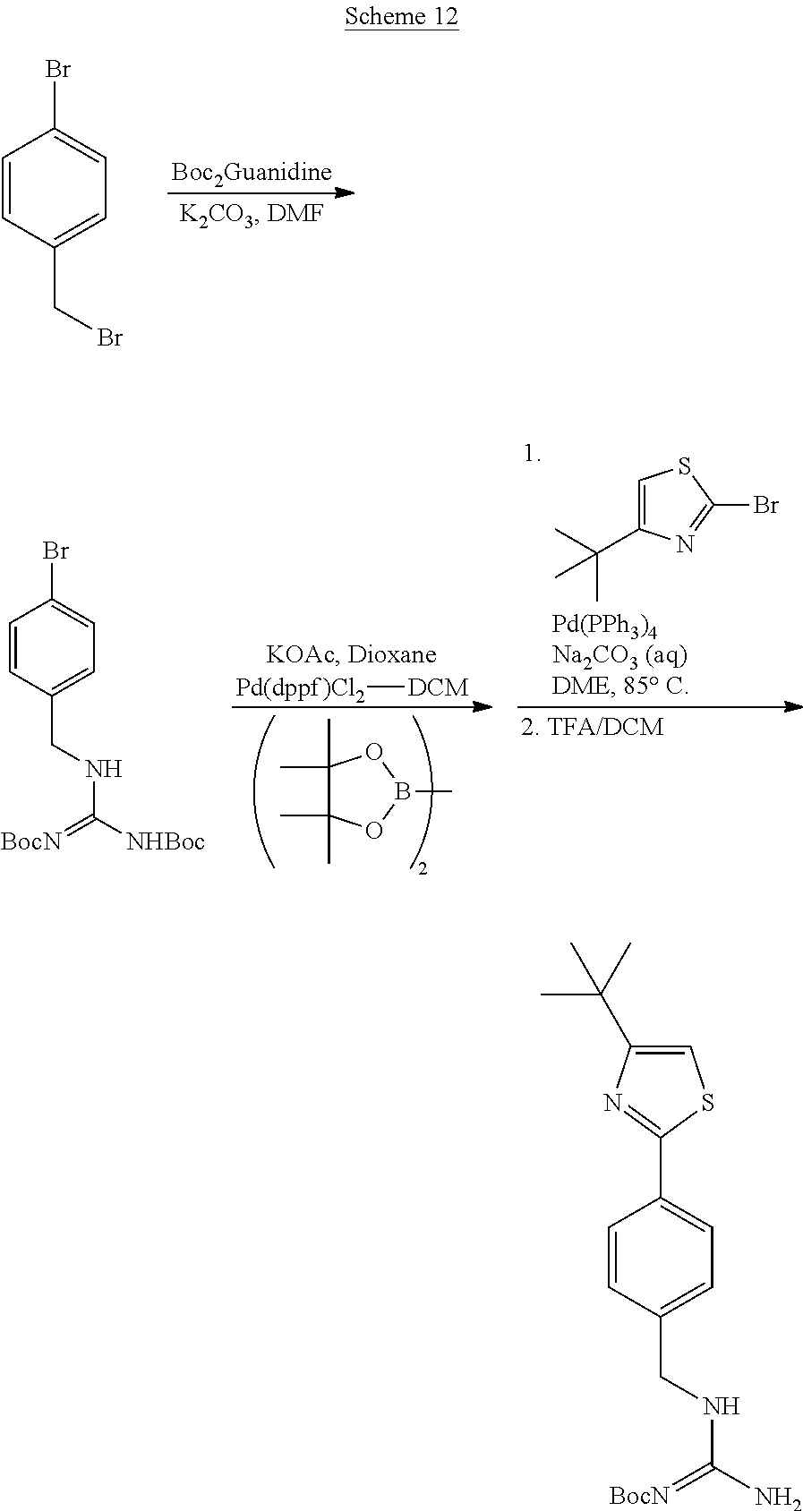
C1=CC(CBr)=CC=C1Br.[Pd(dppf)Cl2][DCM].C1(C)(C)C(C)(C)OB(C)O1.C1=C(C(C)(C)C)N=C(Br)S1.C1=CC(CNC([NHBoc])=[BocN])=CC=C1Br.C1=CC(CNC(N)=[BocN])=CC=C1C1=NC(C(C)(C)C)=CS1
